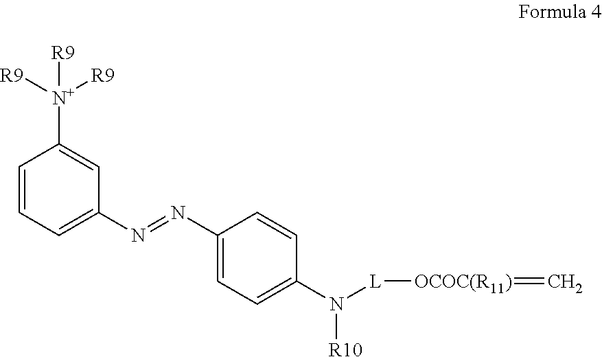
C1=CC=C(N=NC2=CC=C(N([L][OCOC(R11)]=C)[R10])C=C2)C=C1[N+]([R9])([R9])[R9]
